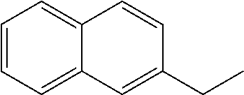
C1=CC=C2C(=C1)C=CC(CC)=C2
